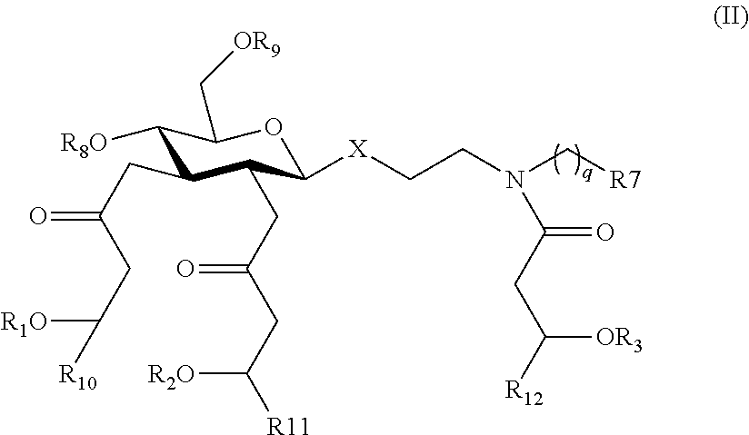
C1([R8O])C(CC(=O)CC([R10])[R1O])C(CC(CC([R11])[R2O])=O)C([X]CCN(C[R7])C(CC([R12])[OR3])=O)OC1C[OR9]
